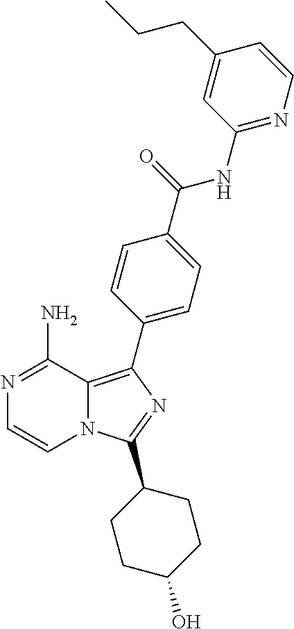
N12C(=C(C3=CC=C(C(=O)NC4=NC=CC(CCC)=C4)C=C3)N=C1C1CCC(O)CC1)C(N)=NC=C2
